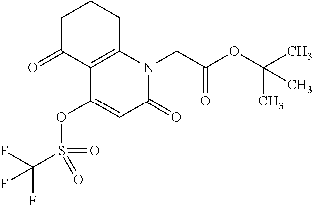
C12=C(C(OS(C(F)(F)F)(=O)=O)=CC(=O)N1CC(OC(C)(C)C)=O)C(=O)CCC2
